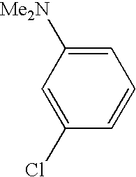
C1=CC=C([Me2N])C=C1Cl
